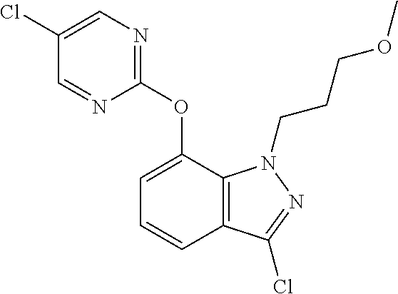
C1(Cl)=CN=C(OC2=CC=CC3=C2N(CCCOC)N=C3Cl)N=C1
